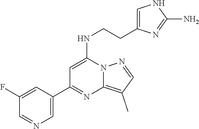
C1(C2=NC3=C(C)C=NN3C(NCCC3=CNC(N)=N3)=C2)=CN=CC(F)=C1
